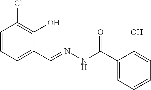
C1=CC=C(C=NNC(=O)C2=CC=CC=C2O)C(O)=C1Cl
